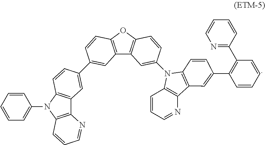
C12=C(OC3=C1C=C(N1C4=C(N=CC=C4)C4=C1C=CC(C1=C(C5=NC=CC=C5)C=CC=C1)=C4)C=C3)C=CC(C1=CC3=C(N(C4=CC=CC=C4)C4=C3N=CC=C4)C=C1)=C2
